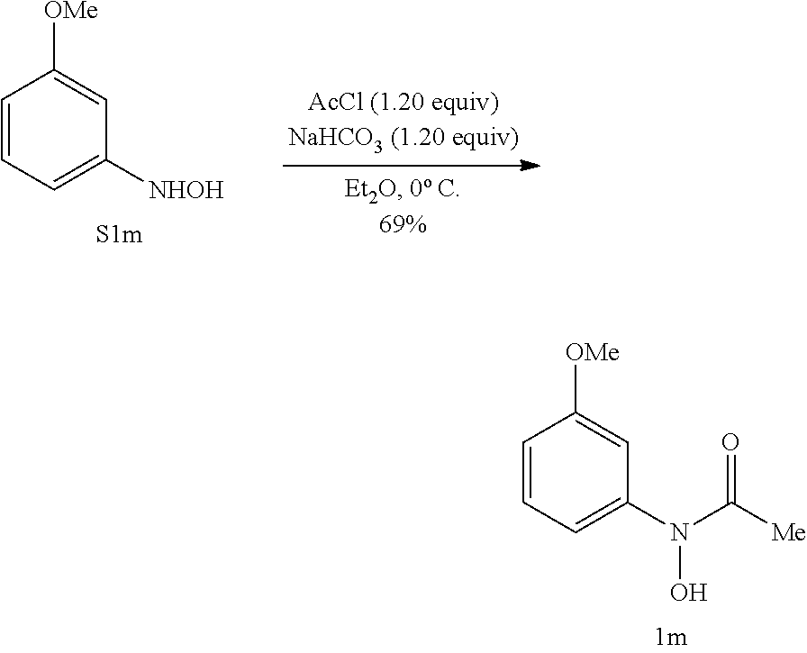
C1=CC=C(N(C([Me])=O)O)C=C1[OMe].C1=CC=C([NHOH])C=C1[OMe]
